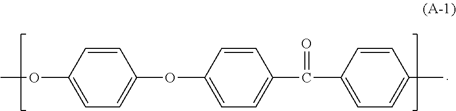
C1(OC2=CC=C(C(C3=CC=C(C)C=C3)=O)C=C2)=CC=C(OC)C=C1
